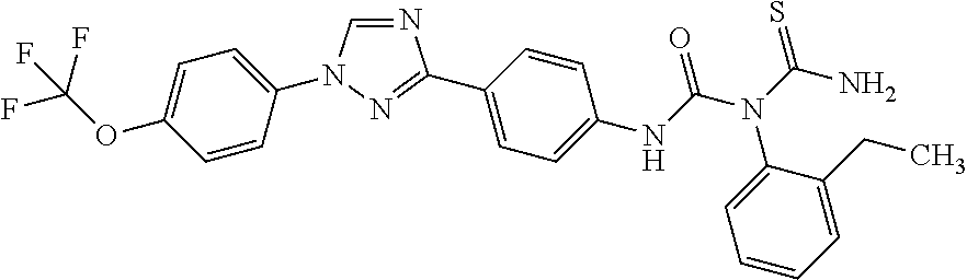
N1=CN(C2=CC=C(OC(F)(F)F)C=C2)N=C1C1=CC=C(NC(N(C(N)=S)C2=CC=CC=C2CC)=O)C=C1
